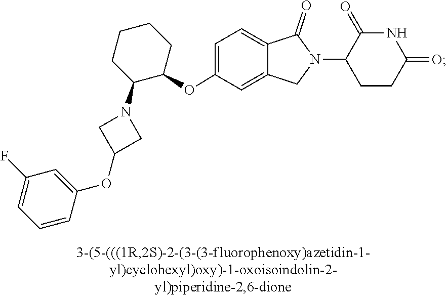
C1=C(OC2CCCCC2N2CC(OC3=CC(F)=CC=C3)C2)C=C2C(=C1)C(=O)N(C1CCC(=O)NC1=O)C2
